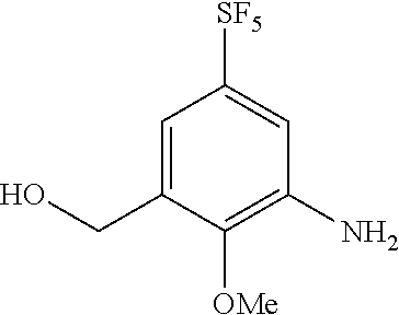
C1=C(CO)C([OMe])=C(N)C=C1[SF5]
